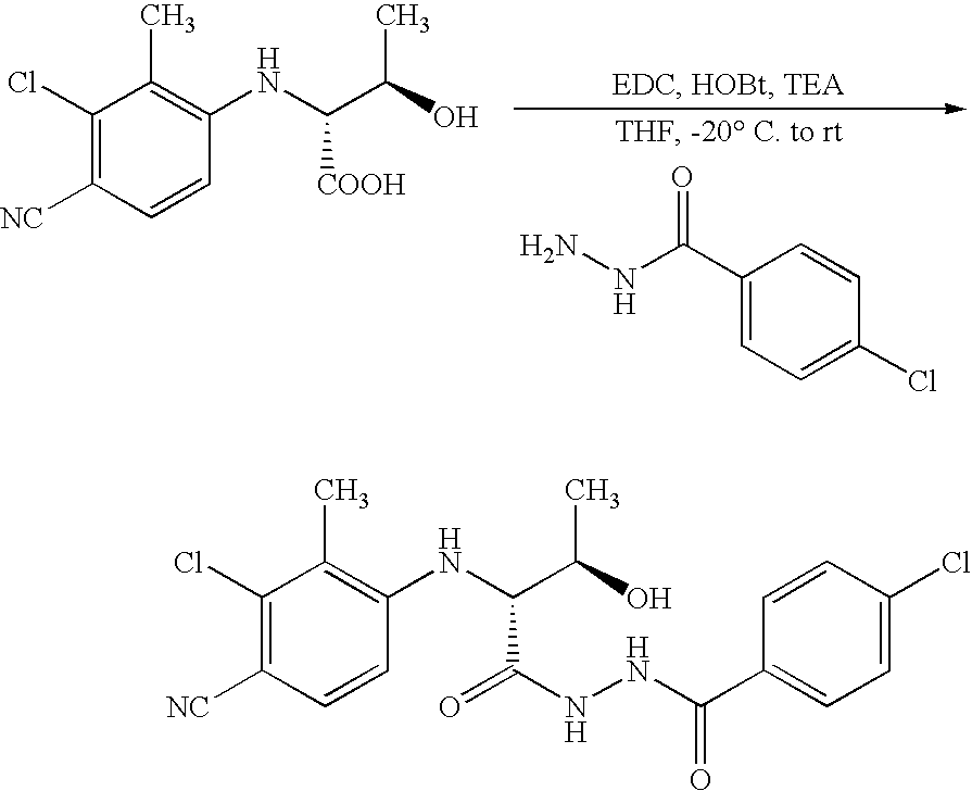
C1(C(NN)=O)=CC=C(Cl)C=C1.C1(Cl)=C([NC])C=CC(NC(C(O)C)[COOH])=C1C.C1(Cl)=C([NC])C=CC(NC(C(O)C)C(NNC(C2=CC=C(Cl)C=C2)=O)=O)=C1C
